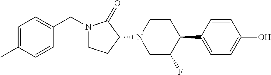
C1=C(C)C=CC(CN2CCC(N3CC(F)C(C4=CC=C(O)C=C4)CC3)C2=O)=C1
